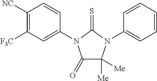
C1(=O)C([Me])([Me])N(C2=CC=CC=C2)C(=S)N1C1=CC([F3C])=C([NC])C=C1
